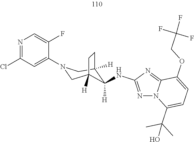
C12([H])CN(C3=CC(Cl)=NC=C3F)CC([H])(CC1)C2([H])NC1=NN2C(=N1)C(OCC(F)(F)F)=CC=C2C(C)(C)O
